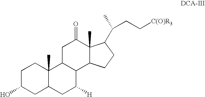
C1C(O)CC2C(C)(C1)C1C(C([H])C2)C2C(C)(C(=O)C1)C(C(C)CC[C(O)R3])CC2
